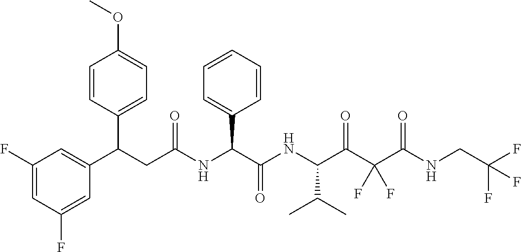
FC1=CC(F)=CC(C(CC(NC(C(NC(C(C(C(NCC(F)(F)F)=O)(F)F)=O)C(C)C)=O)C2=CC=CC=C2)=O)C2=CC=C(OC)C=C2)=C1
